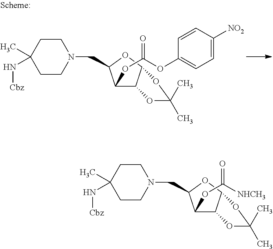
C1CN(CC2C(OC(OC3=CC=C([NO2])C=C3)=O)C3C(O2)OC(C)(C)O3)CCC1(N[Cbz])C.C1CN(CC2C(OC([NHCH3])=O)C3C(O2)OC(C)(C)O3)CCC1(N[Cbz])C
